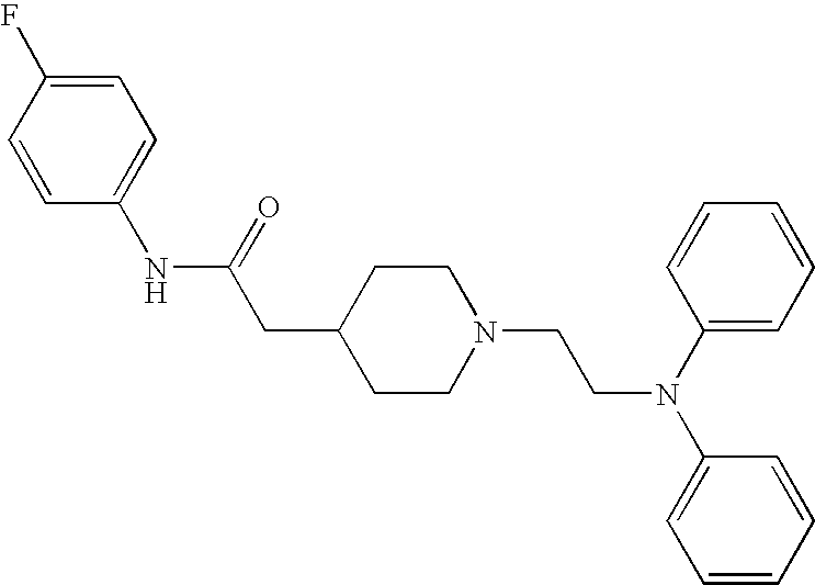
C1=CC(NC(CC2CCN(CCN(C3=CC=CC=C3)C3=CC=CC=C3)CC2)=O)=CC=C1F
